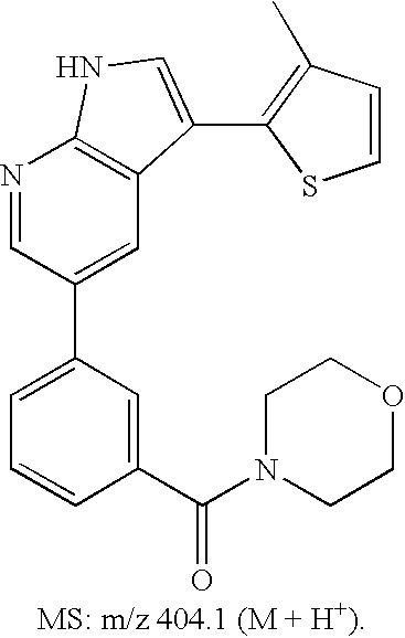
C1=C(C2=CC3=C(N=C2)NC=C3C2=C(C)C=CS2)C=C(C(=O)N2CCOCC2)C=C1
